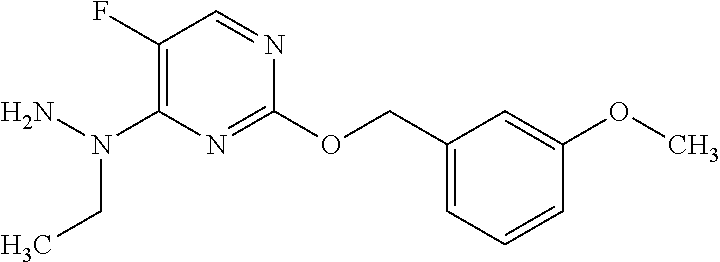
N(C1=C(F)C=NC(OCC2=CC=CC(OC)=C2)=N1)(N)CC
